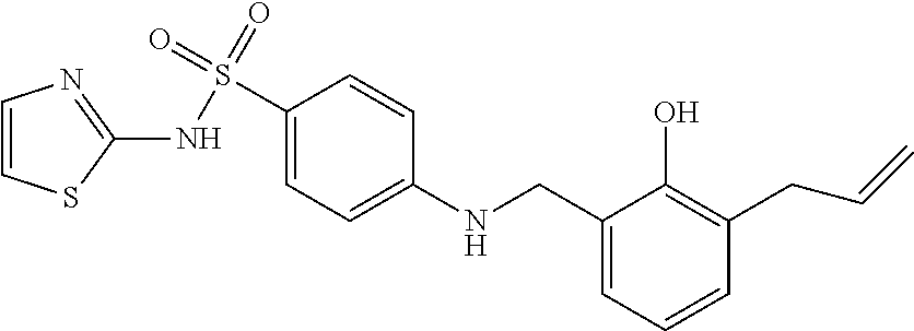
C1(CNC2=CC=C(S(NC3=NC=CS3)(=O)=O)C=C2)=CC=CC(CC=C)=C1O
